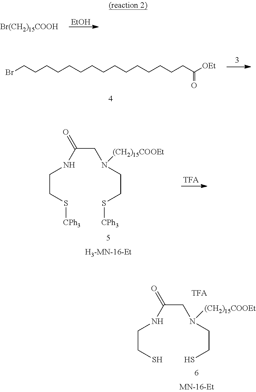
[Br(CH2)15COOH].[EtOH].BrCCCCCCCCCCCCCCCC([OEt])=O.C(CN(CCS[CPh3])[(CH2)15COOEt])(NCCS[CPh3])=O.C(CN(CCS)[(CH2)15COOEt])(NCCS)=O
